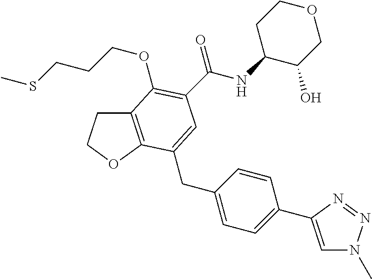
C12=C(OCC1)C(CC1=CC=C(C3=CN(C)N=N3)C=C1)=CC(C(NC1C(O)COCC1)=O)=C2OCCCSC
